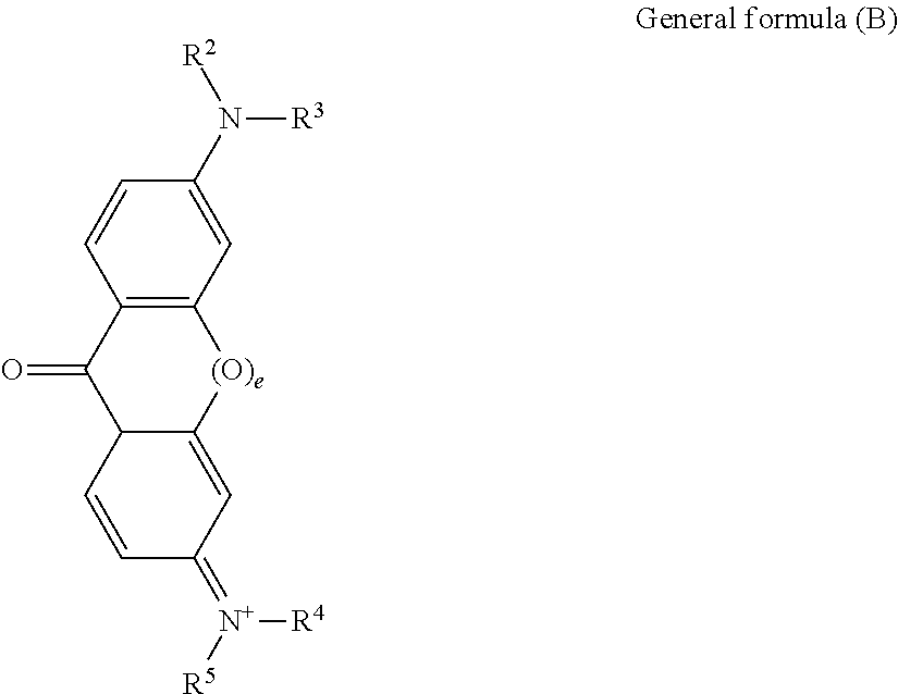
C1=C(N([R2])[R3])C=CC2=C1[(O)e]C1=CC(=[N+]([R5])[R4])C=CC1C2=O
